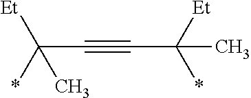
C(C#CC(*)([Et])C)(*)(C)[Et]
